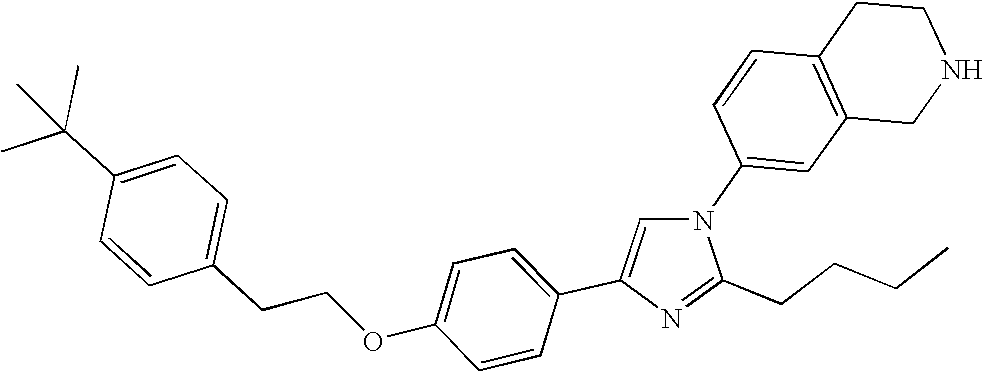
N1(C2=CC3=C(C=C2)CCNC3)C=C(C2=CC=C(OCCC3=CC=C(C(C)(C)C)C=C3)C=C2)N=C1CCCC
